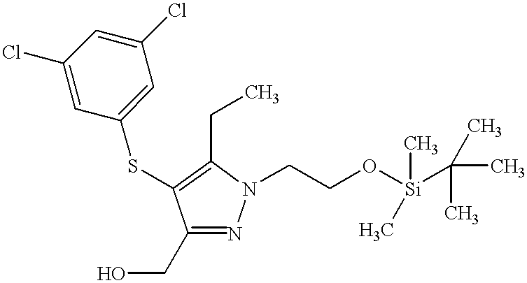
C1(CO)=NN(CCO[Si](C)(C(C)(C)C)C)C(CC)=C1SC1=CC(Cl)=CC(Cl)=C1
